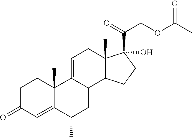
C1C(=O)C=C2C(C)(C1)C1=CCC3(C)C(C1CC2C)CCC3(C(=O)COC(=O)C)O
